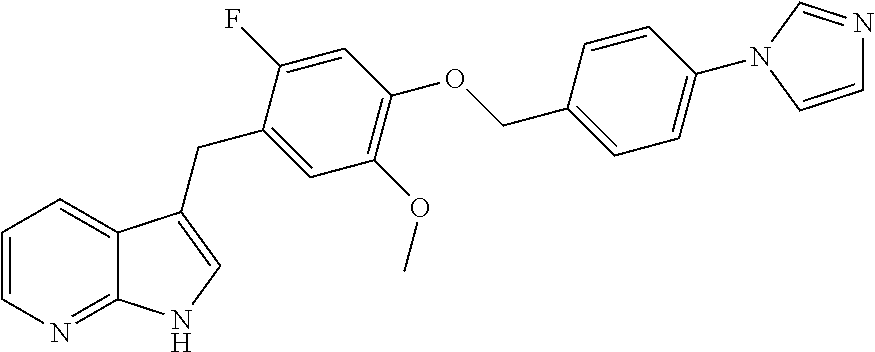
C1=CN=C2C(=C1)C(CC1=CC(OC)=C(OCC3=CC=C(N4C=NC=C4)C=C3)C=C1F)=CN2
